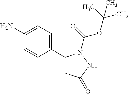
C1=CC(C2=CC(=O)NN2C(OC(C)(C)C)=O)=CC=C1N
